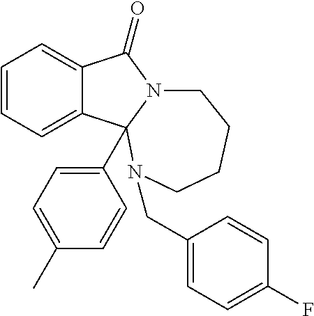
C12=CC=CC=C1C1(C3=CC=C(C)C=C3)N(C2=O)CCCCN1CC1=CC=C(F)C=C1
